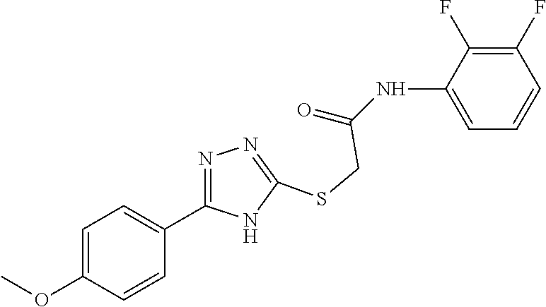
C1=C(NC(=O)CSC2=NN=C(C3=CC=C(OC)C=C3)N2)C(F)=C(F)C=C1
